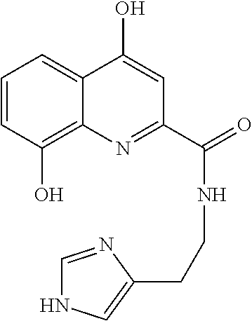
C1=CC(O)=C2C(=C1)C(O)=CC(C(=O)NCCC1=CNC=N1)=N2
